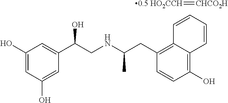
C1=C(O)C=C(O)C=C1C(CNC(CC1=C2C(=C(O)C=C1)C=CC=C2)C)O.[0.5 HO2CCH]=[CHCO2H]
